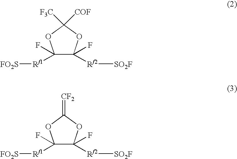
C1(F)([Rf1][FO2S])C(F)([Rf2][SO2F])OC(=[CF2])O1.C1(F)([Rf1][FO2S])C(F)([Rf2][SO2F])OC([F3C])([COF])O1
